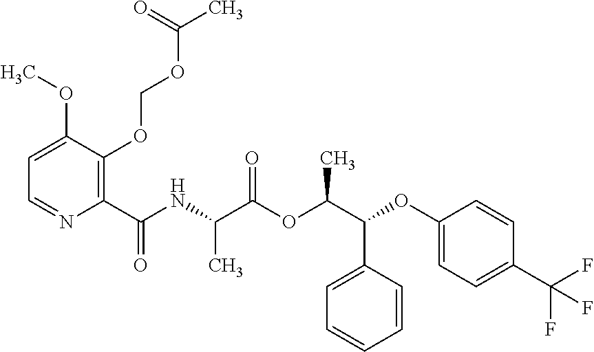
C1(C(NC(C(OC(C(C2=CC=CC=C2)OC2=CC=C(C(F)(F)F)C=C2)C)=O)C)=O)=C(OCOC(C)=O)C(OC)=CC=N1
